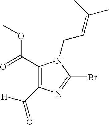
C1(C(=O)OC)=C(C([H])=O)N=C(Br)N1CC=C(C)C
